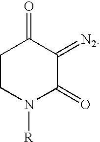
C1CN([R])C(=O)C(=[N2])C1=O
